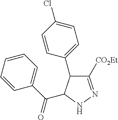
C1(C2=CC=C(Cl)C=C2)C([CO2Et])=NNC1C(C1=CC=CC=C1)=O
